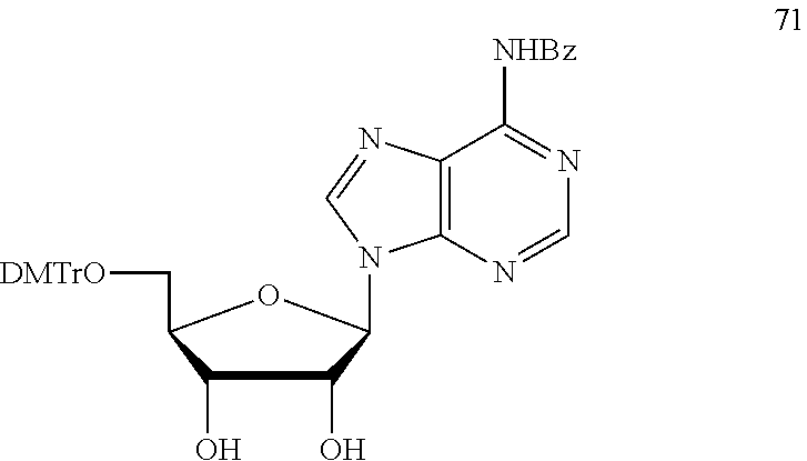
C1(O)C(O)C(N2C3=C(C([NHBz])=NC=N3)N=C2)OC1C[DMTrO]
